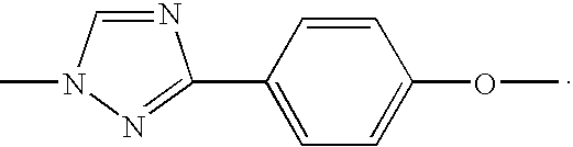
N1=CN(C)N=C1C1=CC=C(OC)C=C1
